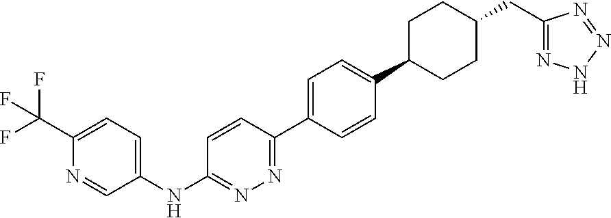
C1(C(F)(F)F)=CC=C(NC2=NN=C(C3=CC=C(C4CCC(CC5=NNN=N5)CC4)C=C3)C=C2)C=N1
